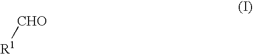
[R1][CHO]
